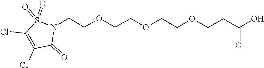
S1(=O)(=O)C(Cl)=C(Cl)C(=O)N1CCOCCOCCOCCC(=O)O
